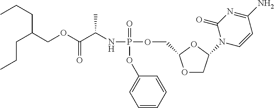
O1CC(N2C=CC(N)=NC2=O)OC1COP(NC(C(OCC(CCC)CCC)=O)C)(=O)OC1=CC=CC=C1
